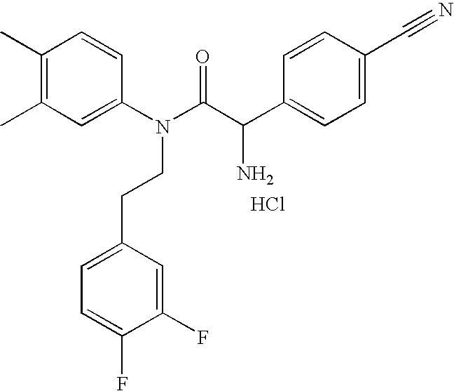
C1(C)=C(C)C=C(N(C(C(C2=CC=C(C#N)C=C2)N)=O)CCC2=CC=C(F)C(F)=C2)C=C1.Cl
